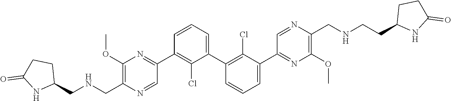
C1(C2=NC(OC)=C(C[HN]CC3CCC(=O)N3)N=C2)=C(Cl)C(C2=C(Cl)C(C3=NC(OC)=C(CNCCC4NC(=O)CC4)N=C3)=CC=C2)=CC=C1
